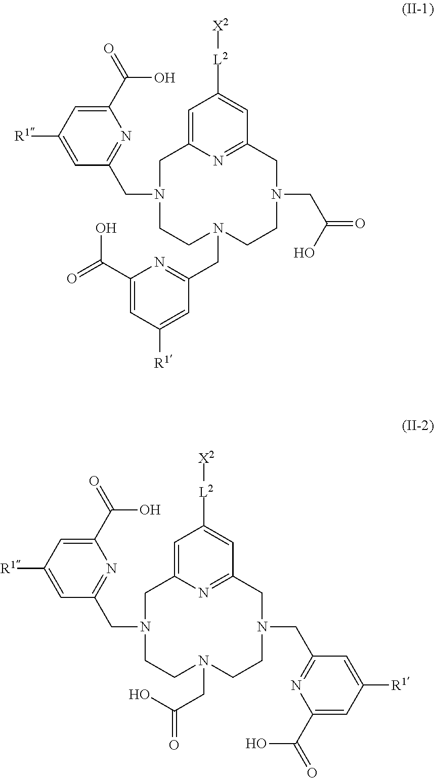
C1=C2N=C(C=C1[L2][X2])CN(CC(=O)O)CCN(CC1=NC(C(=O)O)=CC([R1])=C1)CCN(CC1=NC(C(=O)O)=CC([R1])=C1)C2.C1=C2N=C(C=C1[L2][X2])CN(CC1=NC(C(O)=O)=CC([R1])=C1)CCN(CC(O)=O)CCN(CC1=NC(C(=O)O)=CC([R1])=C1)C2
